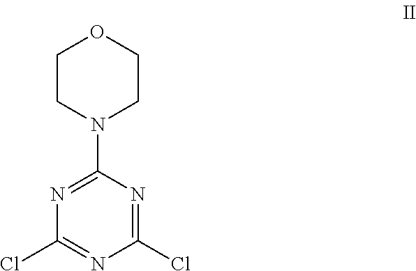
C1(N2CCOCC2)=NC(Cl)=NC(Cl)=N1
